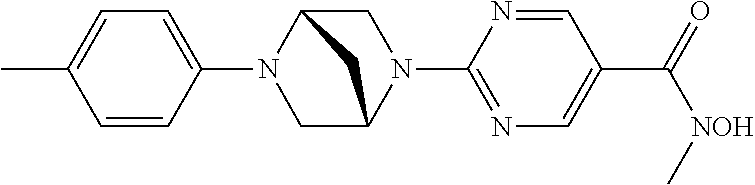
C1(N2CC3N(C4=NC=C(C([NOH]C)=O)C=N4)CC2C3)=CC=C(C)C=C1
